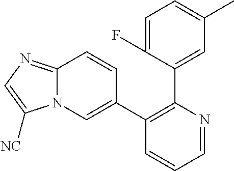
C1=NC(C2=CC(C)=CC=C2F)=C(C2=CN3C(=NC=C3[NC])C=C2)C=C1
